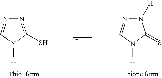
N1=CN([H])C(S)=N1.N1=CN([H])C(=S)N1[H]
